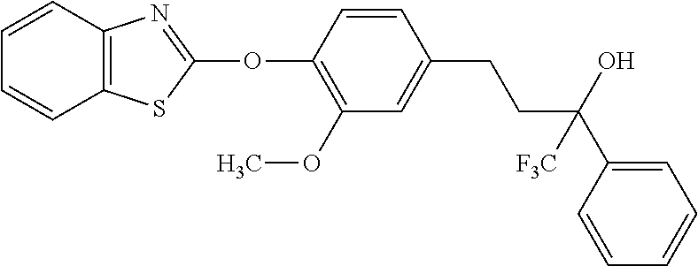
C1(OC2=NC3=C(S2)C=CC=C3)=C(OC)C=C(CCC(C2=CC=CC=C2)(O)[F3C])C=C1
